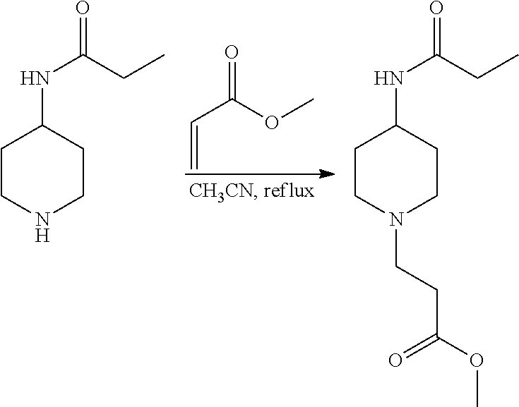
N1CCC(NC(CC)=O)CC1.N1(CCC(OC)=O)CCC(NC(CC)=O)CC1.C(=C)C(OC)=O
